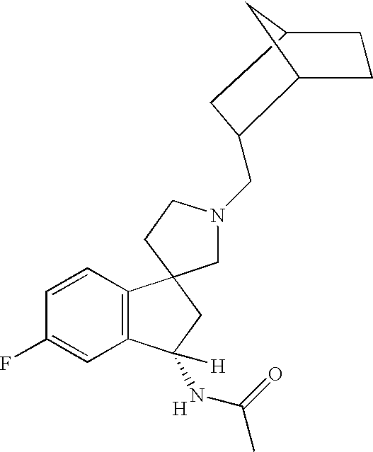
C1=CC(F)=CC2=C1C1(CC2(NC(C)=O)[H])CN(CC2CC3CCC2C3)CC1.[H]
